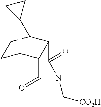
C1C2C3C(C(C1)C21CC1)C(=O)N(C[CO2H])C3=O
